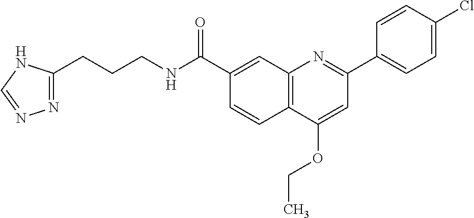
C1(C(NCCCC2=NN=CN2)=O)=CC2=C(C=C1)C(OCC)=CC(C1=CC=C(Cl)C=C1)=N2
